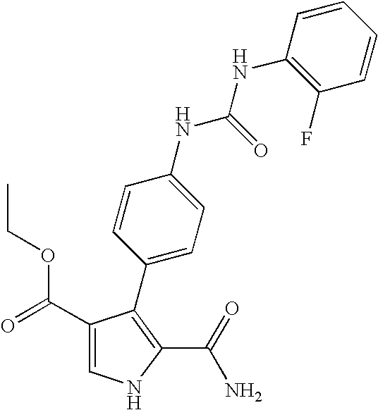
C1(C(=O)OCC)=CNC(C(=O)N)=C1C1=CC=C(NC(NC2=C(F)C=CC=C2)=O)C=C1
